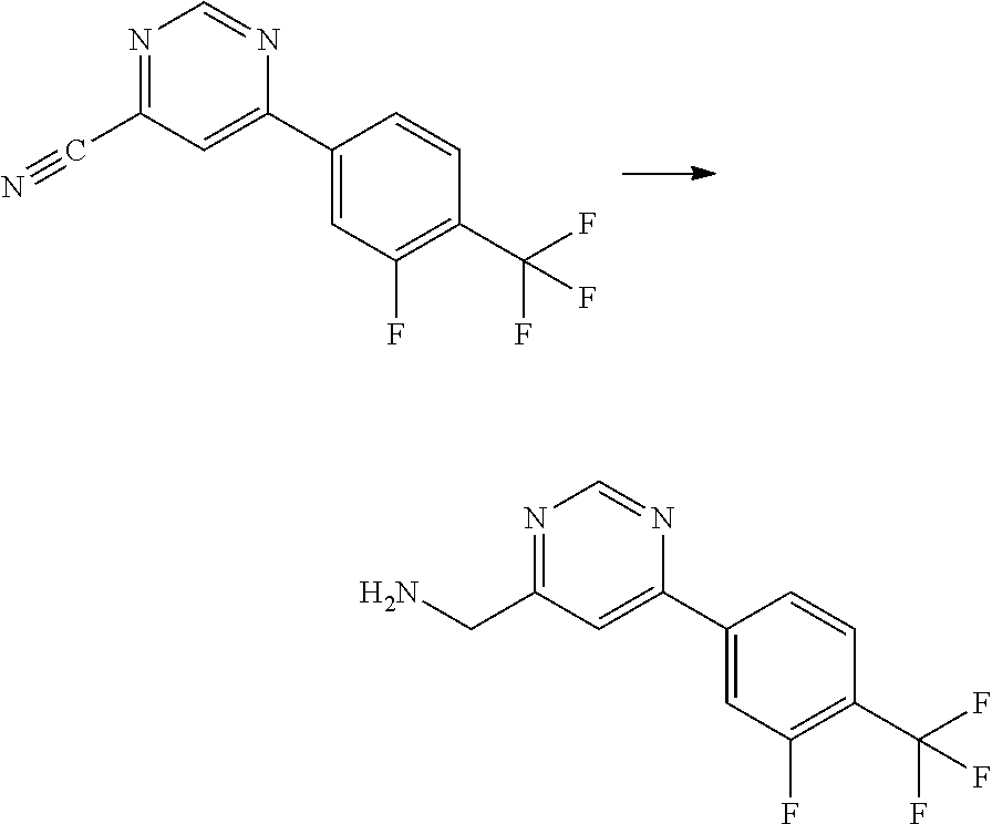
C1(C2=CC(F)=C(C(F)(F)F)C=C2)=CC(C#N)=NC=N1.C1(C2=CC(F)=C(C(F)(F)F)C=C2)=CC(CN)=NC=N1
